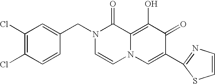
C1(Cl)=C(Cl)C=CC(CN2C=CN3C(=C(O)C(=O)C(C4=NC=CS4)=C3)C2=O)=C1
